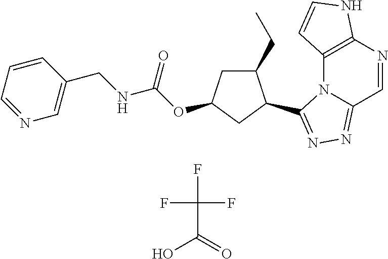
C12=C(N=CC3=NN=C(C4C(CC)CC(OC(NCC5=CN=CC=C5)=O)C4)N13)NC=C2.OC(=O)C(F)(F)F
